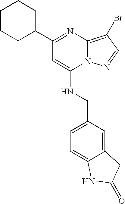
C1(C2=NC3=C(Br)C=NN3C(NCC3=CC=C4C(=C3)CC(=O)N4)=C2)CCCCC1
